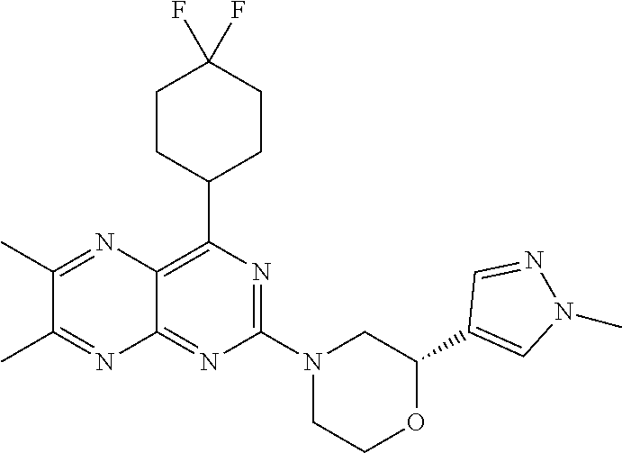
C12=C(C3CCC(F)(F)CC3)N=C(N3CCOC(C4=CN(C)N=C4)C3)N=C1N=C(C)C(C)=N2
